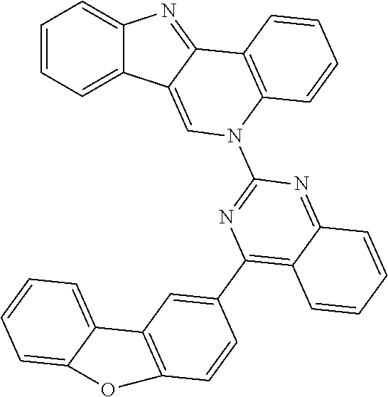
C1=CC=C2C(=C1)N=C1C2=CN(C2=NC(C3=CC4=C(C=C3)OC3=CC=CC=C43)=C3C(=N2)C=CC=C3)C2=C1C=CC=C2
